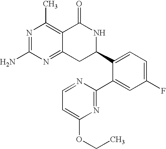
N1=C(N)N=C2C(=C1C)C(=O)NC(C1=CC=C(F)C=C1C1=NC(OCC)=CC=N1)C2
